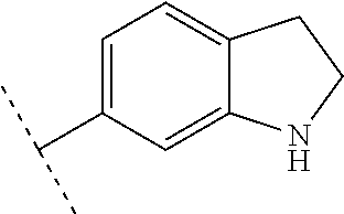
C1=C(C(C)C)C=C2C(=C1)CCN2
